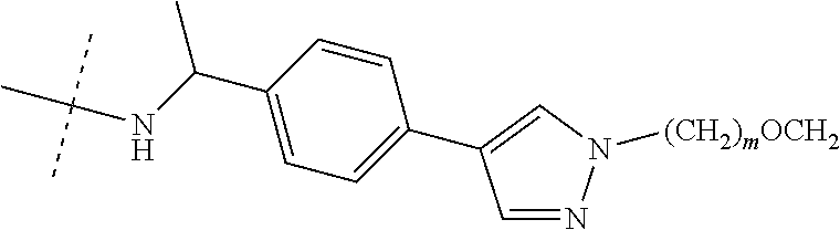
C1=NN([(CH2)mOCH2])C=C1C1=CC=C(C(NC(C)(C)C)C)C=C1
